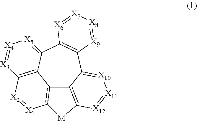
C12=C3[X1]=[X2]C4=C1C(=[X5][X4]=[X3]4)C1=C(C4=[X10][X11]=[X12]C(=C24)[M]3)[X9]=[X8][X7]=[X6]1
